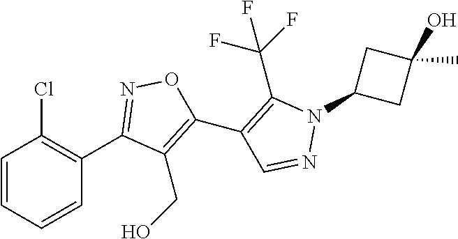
C1(C2=NOC(C3=C(C(F)(F)F)N(C4CC(O)(C)C4)N=C3)=C2CO)=C(Cl)C=CC=C1
